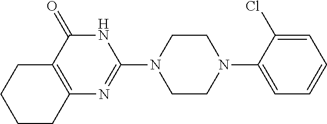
C12=C(CCCC1)N=C(N1CCN(C3=CC=CC=C3Cl)CC1)NC2=O
